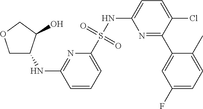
N(C1=NC(S(NC2=CC=C(Cl)C(C3=CC(F)=CC=C3C)=N2)(=O)=O)=CC=C1)C1COCC1O
